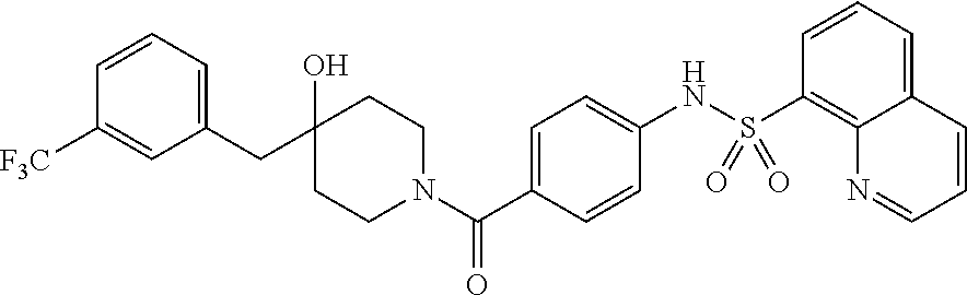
C1=C(CC2(O)CCN(C(C3=CC=C(NS(C4=C5C(=CC=C4)C=CC=N5)(=O)=O)C=C3)=O)CC2)C=C([F3C])C=C1
